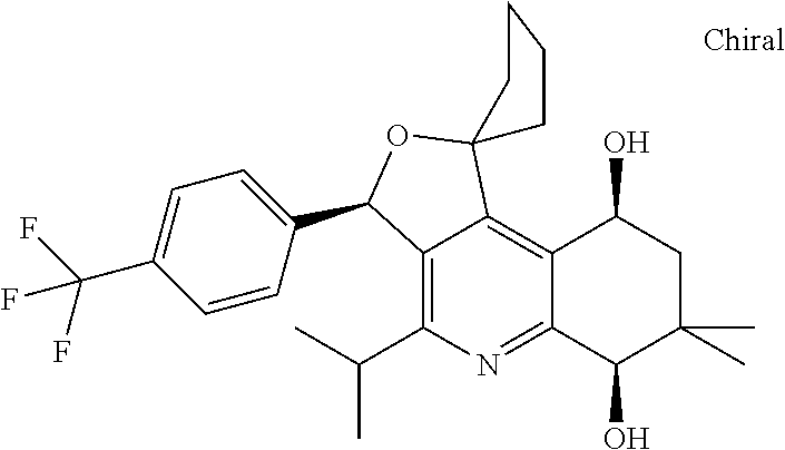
C12=C(C(C)C)N=C3C(=C1C1(OC2C2=CC=C(C(F)(F)F)C=C2)CCCC1)C(O)CC(C)(C)C3O
